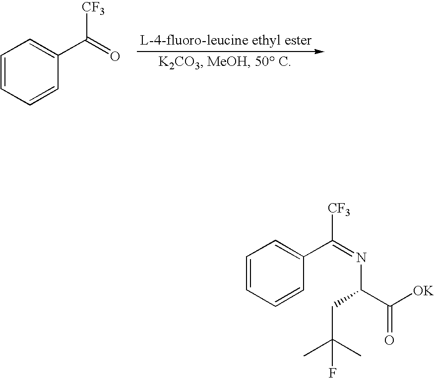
C1=CC=CC(C(=O)[CF3])=C1.C1=CC=CC(C(=NC(CC(C)(C)F)C([OK])=O)[CF3])=C1
